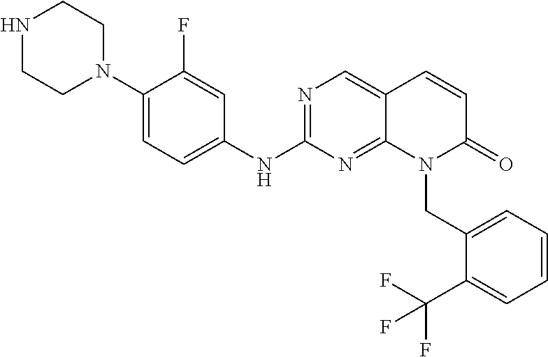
C1(N2CCNCC2)=CC=C(NC2=NC=C3C(=N2)N(CC2=CC=CC=C2C(F)(F)F)C(=O)C=C3)C=C1F
